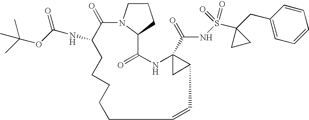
C1CN2C(C1)C(=O)NC1(C(=O)NS(C3(CC4=CC=CC=C4)CC3)(=O)=O)CC1C=CCCCCCC(NC(=O)OC(C)(C)C)C2=O
